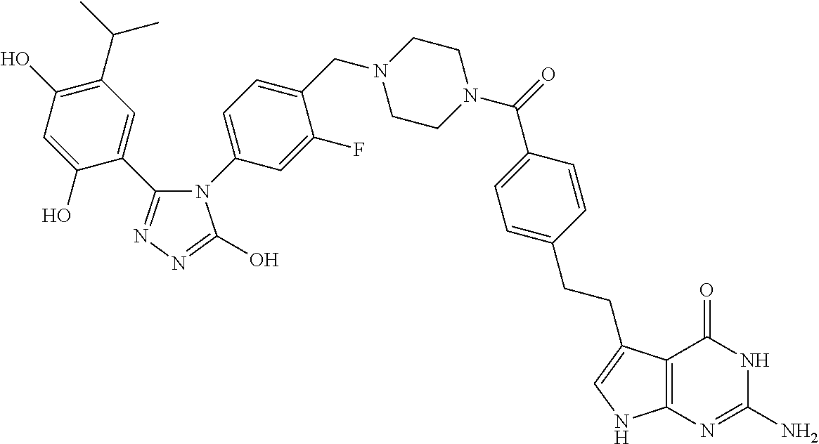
N1(C(=O)C2=CC=C(CCC3=CNC4=C3C(=O)NC(N)=N4)C=C2)CCN(CC2=CC=C(N3C(C4=CC(C(C)C)=C(O)C=C4O)=NN=C3O)C=C2F)CC1
